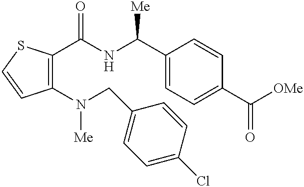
C1(N(CC2=CC=C(Cl)C=C2)[Me])=C(C(NC(C2=CC=C(C([OMe])=O)C=C2)[Me])=O)SC=C1
